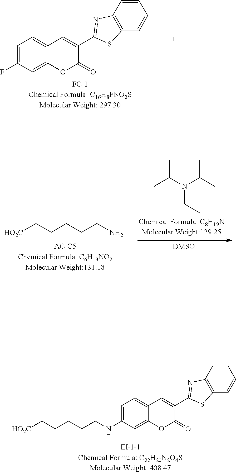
C1=C(F)C=C2C(=C1)C=C(C1=NC3=C(S1)C=CC=C3)C(=O)O2.CC(N(C(C)C)CC)C.[HO2C]CCCCCN.C1=C(NCCCCC[HO2C])C=C2C(=C1)C=C(C1=NC3=C(S1)C=CC=C3)C(=O)O2
